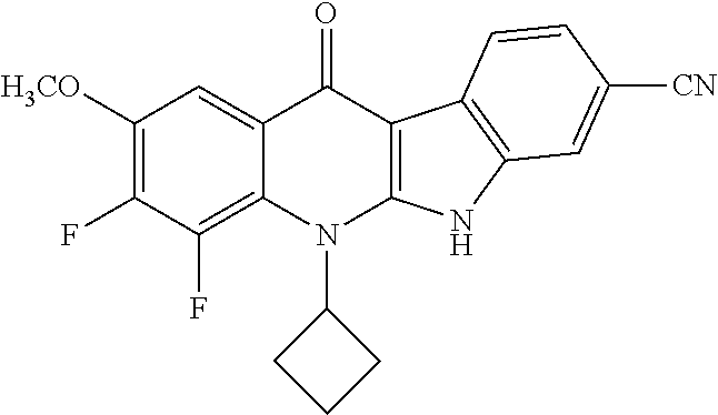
C1([H3CO])=C(F)C(F)=C2C(=C1)C(=O)C1=C(N2C2CCC2)NC2=C1C=CC([CN])=C2
